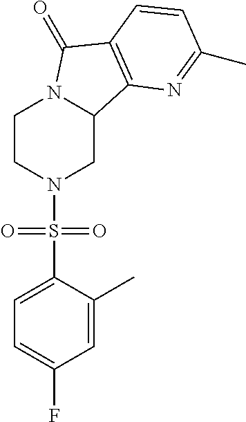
C1CN(S(C2=CC=C(F)C=C2C)(=O)=O)CC2N1C(=O)C1=C2N=C(C)C=C1
